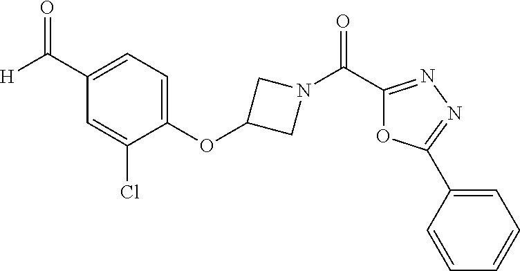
C1(OC2CN(C(=O)C3=NN=C(C4=CC=CC=C4)O3)C2)=CC=C(C([H])=O)C=C1Cl
